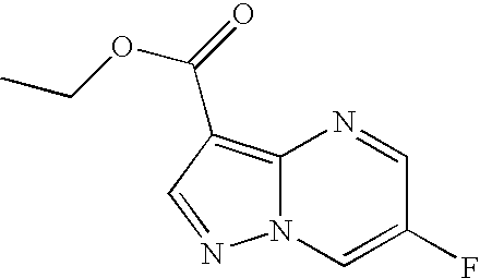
N12C(=C(C(=O)OCC)C=N1)N=CC(F)=C2
